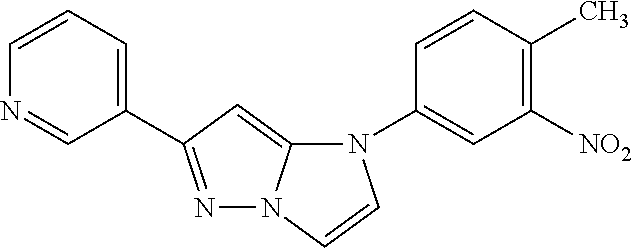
N1=C(C2=CC=CN=C2)C=C2N1C=CN2C1=CC([NO2])=C(C)C=C1
